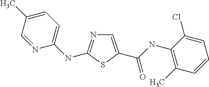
C1=C(C(NC2=C(C)C=CC=C2Cl)=O)SC(NC2=CC=C(C)C=N2)=N1
